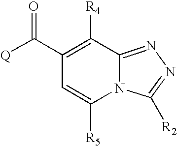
[Q]C(C1=C([R4])C2=NN=C([R2])N2C([R5])=C1)=O
